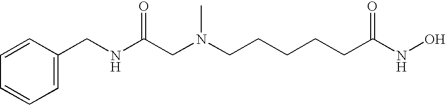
C1=CC(CNC(CN(CCCCCC(NO)=O)C)=O)=CC=C1
